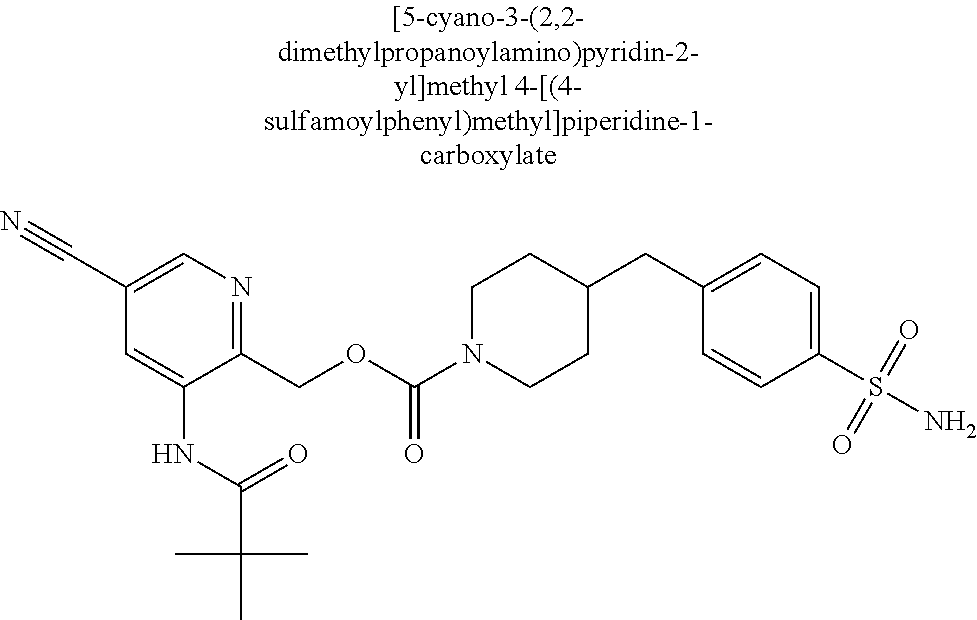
C1(C#N)=CN=C(COC(N2CCC(CC3=CC=C(S(N)(=O)=O)C=C3)CC2)=O)C(NC(C(C)(C)C)=O)=C1
